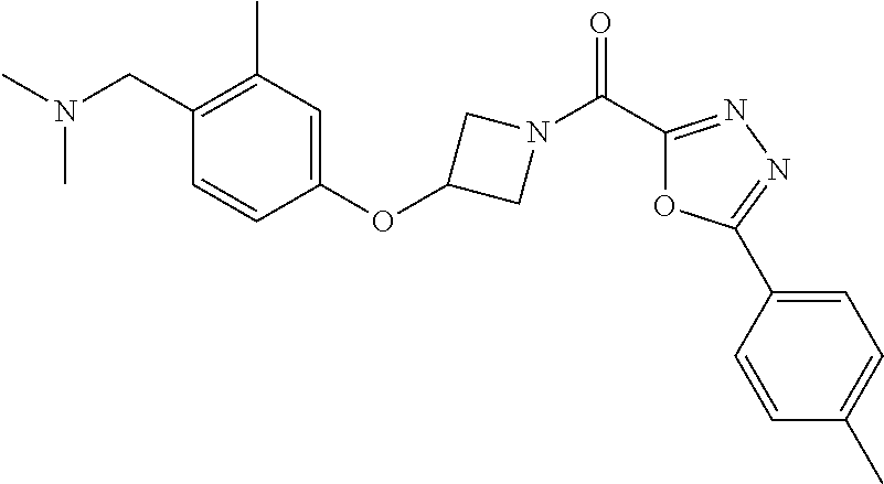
N(C)(C)CC1=C(C)C=C(OC2CN(C(C3=NN=C(C4=CC=C(C)C=C4)O3)=O)C2)C=C1
